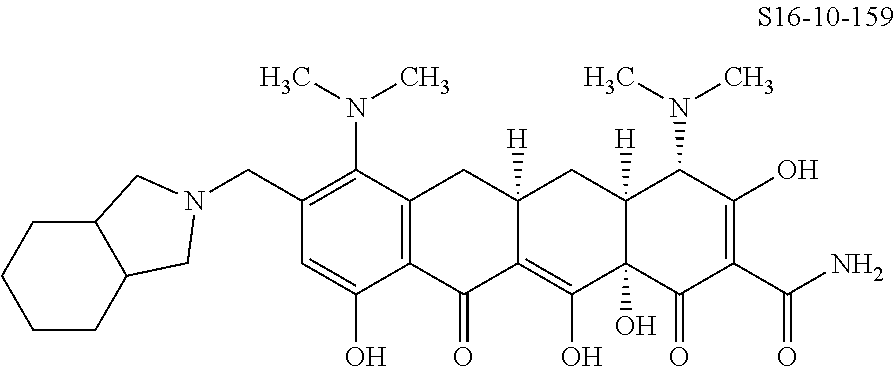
C1(CN2CC3CCCCC3C2)=C(N(C)C)C2=C(C(O)=C1)C(=O)C1=C(O)C3(O)C([H])(CC1([H])C2)C(N(C)C)C(O)=C(C(N)=O)C3=O
